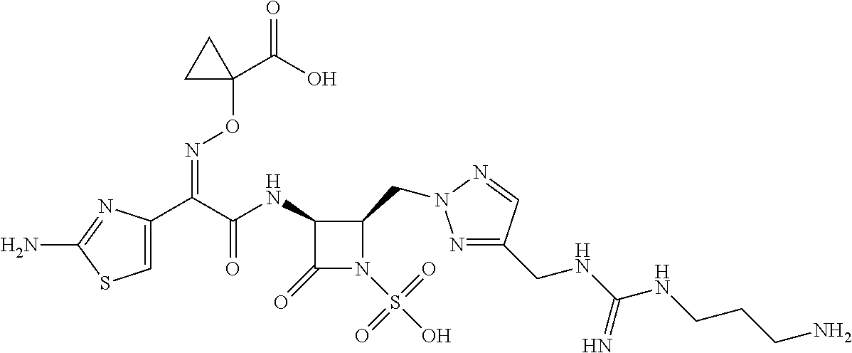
N(C(C(C1=CSC(N)=N1)=NOC1(C(=O)O)CC1)=O)C1C(=O)N(S(O)(=O)=O)C1CN1N=C(CNC(NCCCN)=N)C=N1
